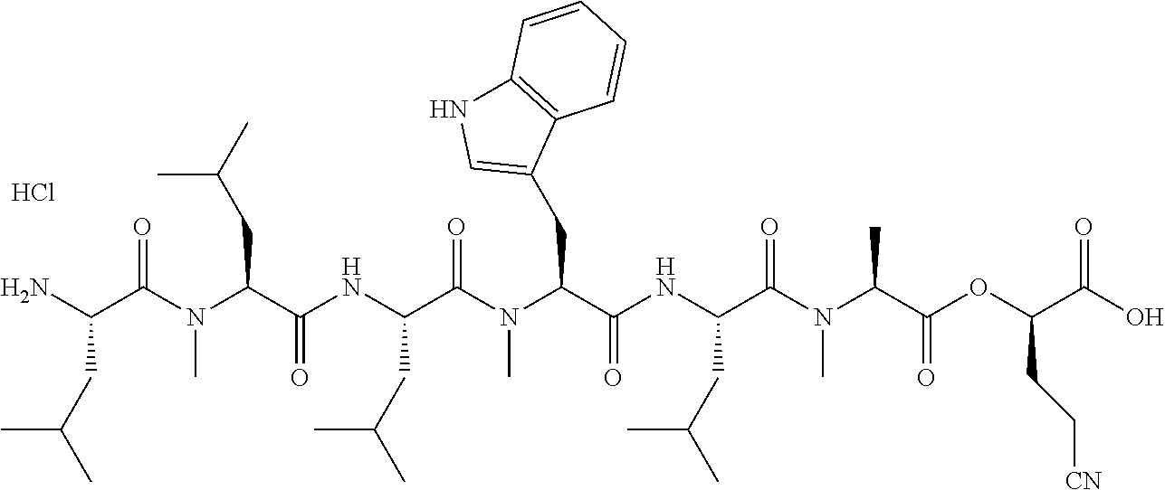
NC(C(N(C(C(NC(C(N(C(C(NC(C(N(C(C(OC(C(O)=O)CC[CN])=O)C)C)=O)CC(C)C)=O)CC1=CNC2=C1C=CC=C2)C)=O)CC(C)C)=O)CC(C)C)C)=O)CC(C)C.Cl
